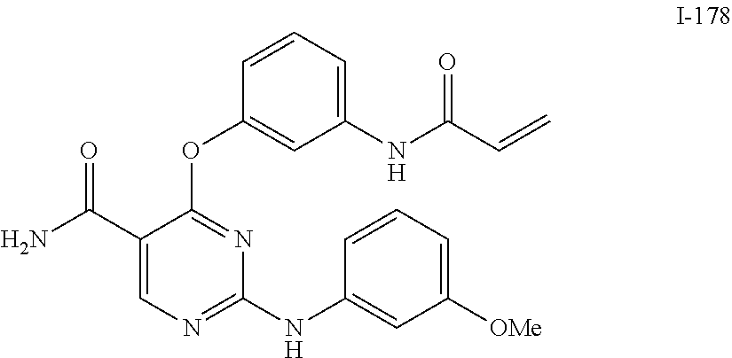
NC(C1=CN=C(NC2=CC([OMe])=CC=C2)N=C1OC1=CC(NC(C=C)=O)=CC=C1)=O
